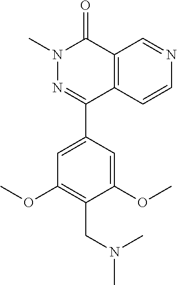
N1(C)C(=O)C2=C(C(C3=CC(OC)=C(CN(C)C)C(OC)=C3)=N1)C=CN=C2
